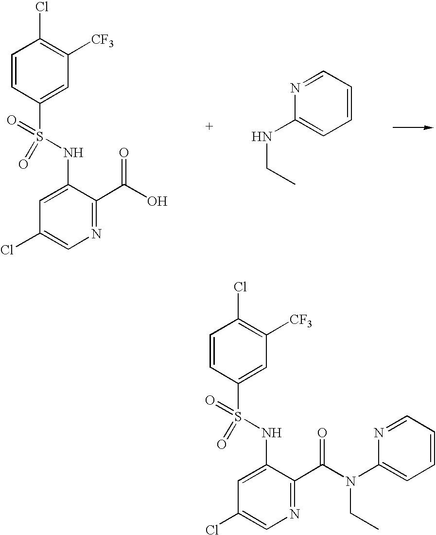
C1=CC(S(NC2=CC(Cl)=CN=C2C(O)=O)(=O)=O)=CC([CF3])=C1Cl.C1=NC(NCC)=CC=C1.C1=CC(S(NC2=CC(Cl)=CN=C2C(N(C2=CC=CC=N2)CC)=O)(=O)=O)=CC([CF3])=C1Cl
